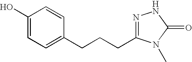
C1(O)=CC=C(CCCC2=NNC(=O)N2C)C=C1
